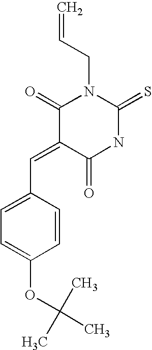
C=CCN1C(=O)C(=CC2=CC=C(OC(C)(C)C)C=C2)C(=O)NC1=S
